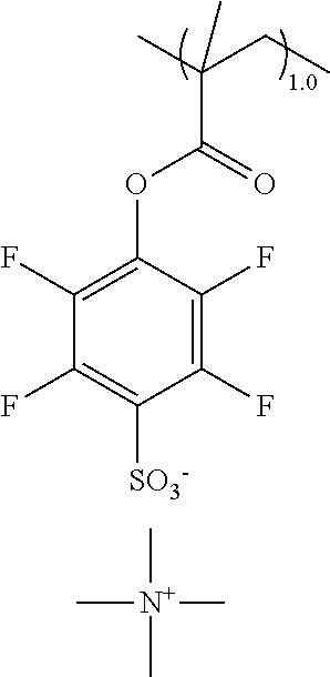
O=C(OC1=C(F)C(F)=C([SO3-])C(F)=C1F)C(C)(CC)C.C[N+](C)(C)C
